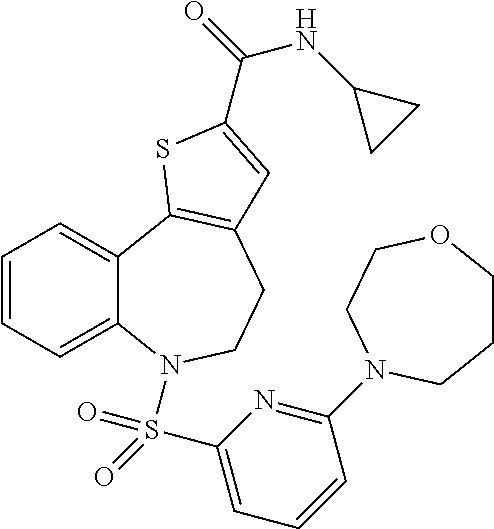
C1=CC=C2C(=C1)C1=C(CCN2S(C2=CC=CC(N3CCOCCC3)=N2)(=O)=O)C=C(C(=O)NC2CC2)S1
